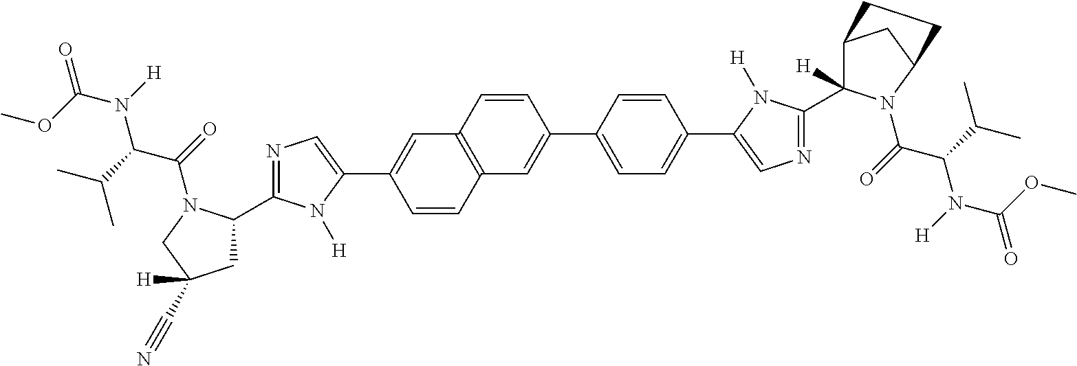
C1=CC2=C(C=C1C1=CN=C(C3CC(C#N)([H])CN3C(=O)C(C(C)C)N(C(=O)OC)[H])N1[H])C=CC(C1=CC=C(C3=CN=C(C4([H])C5CC(N4C(=O)C(C(C)C)N(C(=O)OC)[H])CC5)N3[H])C=C1)=C2
